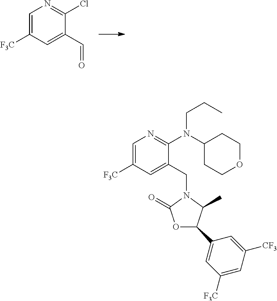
C1=C([F3C])C=C(C=O)C(Cl)=N1.C1=C([F3C])C=C(CN2C(=O)OC(C3=CC([F3C])=CC([CF3])=C3)C2C)C(N(CCC)C2CCOCC2)=N1
